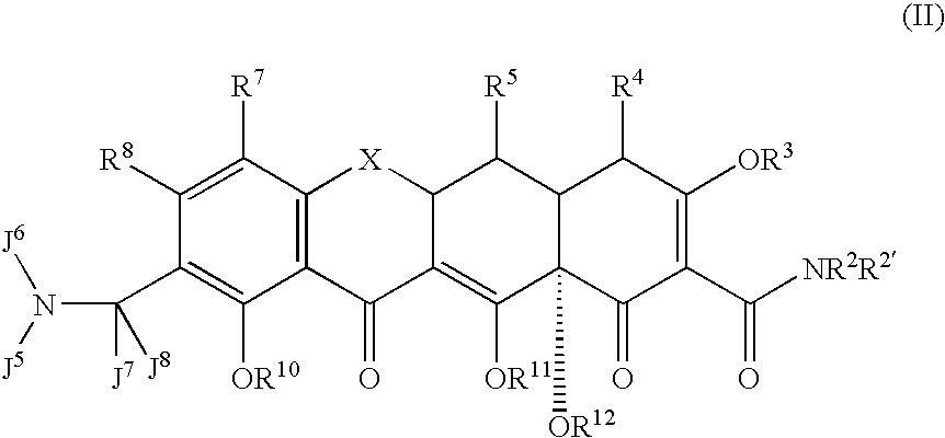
C1([R8])=C([R7])C2=C(C([OR10])=C1C(N([J6])[J5])([J7])[J8])C(=O)C1=C([OR11])C3([OR12])C(C([R5])C1[X]2)C([R4])C([OR3])=C(C(=O)[NR2R2])C3=O
